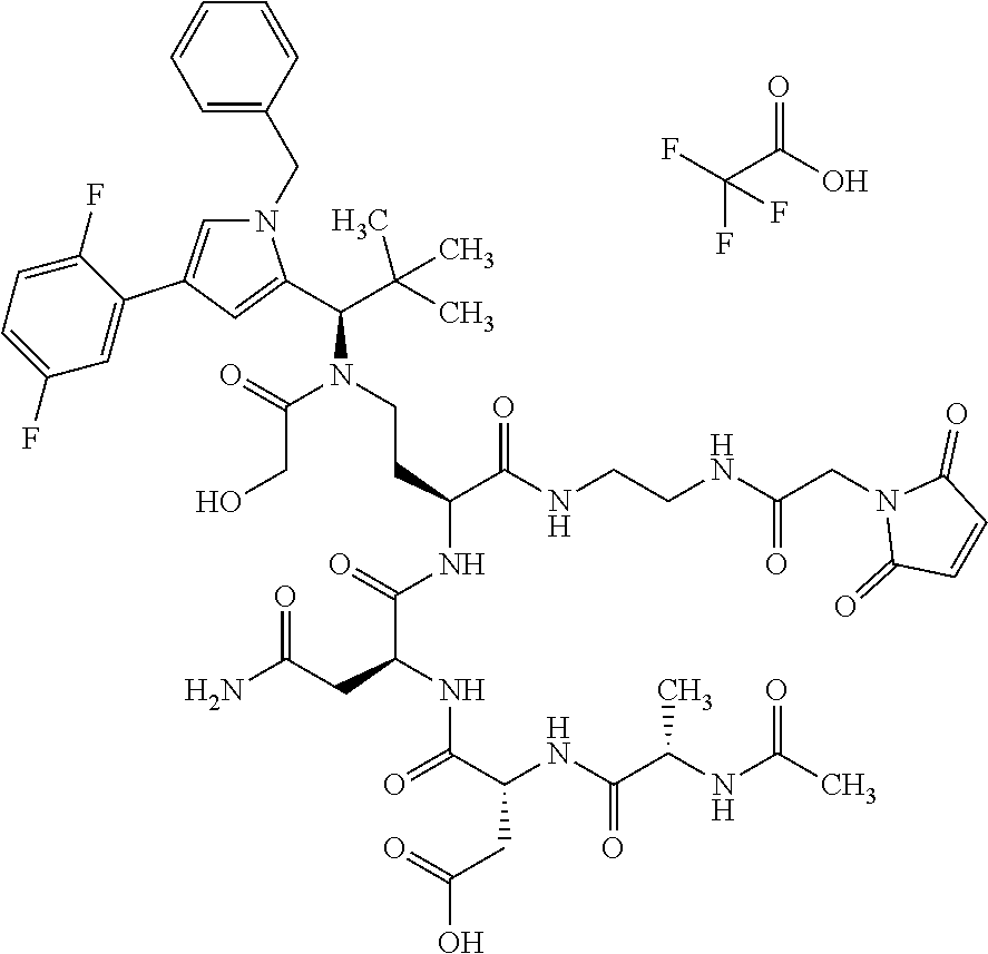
C1=CC(CN2C=C(C3=CC(F)=CC=C3F)C=C2C(C(C)(C)C)N(CCC(C(=O)NCCNC(CN2C(=O)C=CC2=O)=O)NC(C(CC(=O)N)NC(=O)C(CC(O)=O)NC(C(NC(C)=O)C)=O)=O)C(CO)=O)=CC=C1.C(C(O)=O)(F)(F)F
